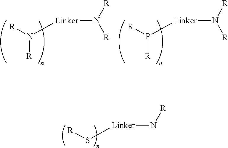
[Linker](N([R])[R])N([R])[R].[Linker](N([R])[R])P([R])[R].[Linker](N[R])S[R]
